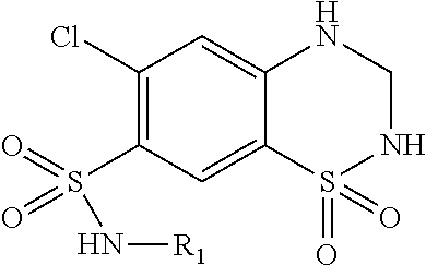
C1(Cl)=C(S(N[R1])(=O)=O)C=C2C(=C1)NCNS2(=O)=O
